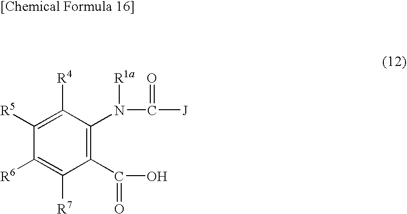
C1([R6])=C([R7])C(C(=O)O)=C(N(C(=O)[J])[R1a])C([R4])=C1[R5]
